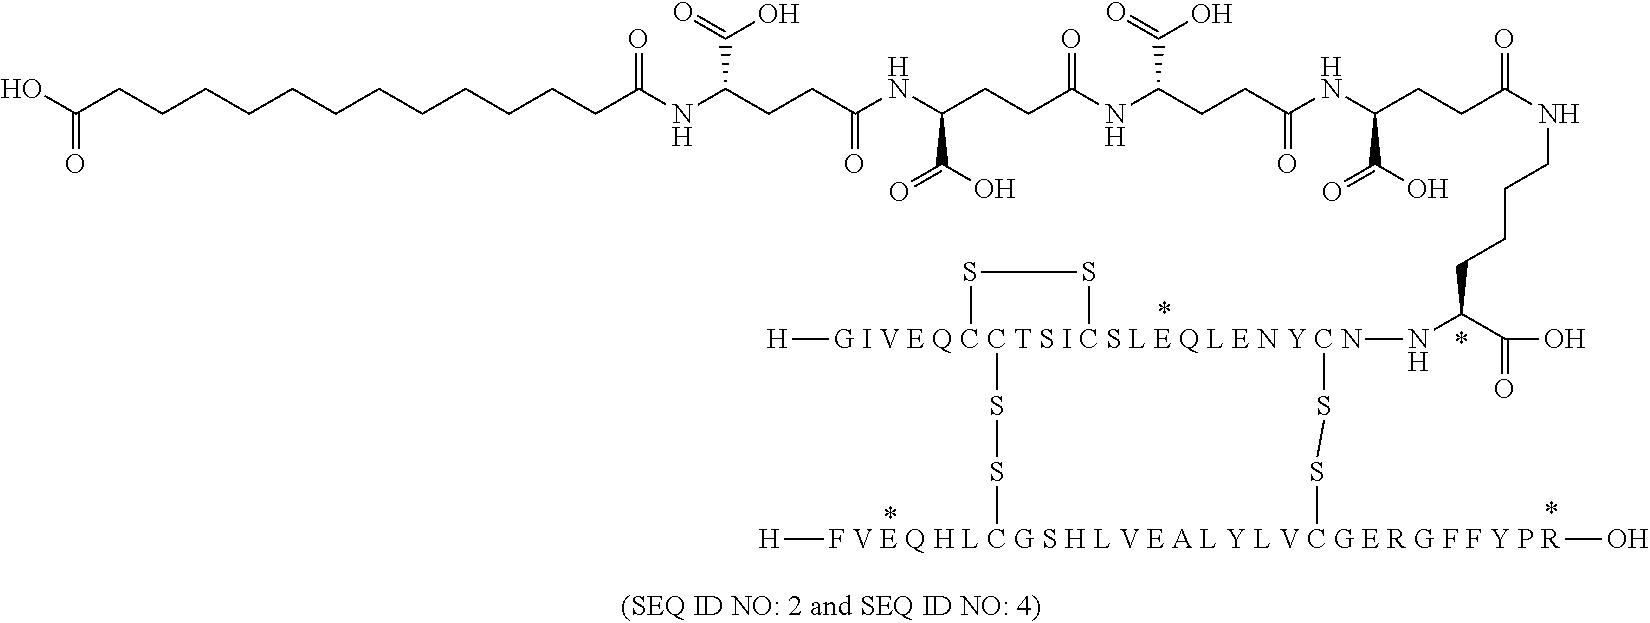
OC(CCCCCCCCCCCCC(NC(CCC(NC(CCC(NC(CCC(NC(CCC(=O)NCCCCC(C(=O)O)N[G I V E Q C C T S I C S L E Q L E N Y C N]12([H])(SS1)SS[F V E Q H L C G S H L V E A L Y L V C G E R G F F Y P R]([H])(O)SS2)C(O)=O)=O)C(=O)O)=O)C(O)=O)=O)C(=O)O)=O)=O
